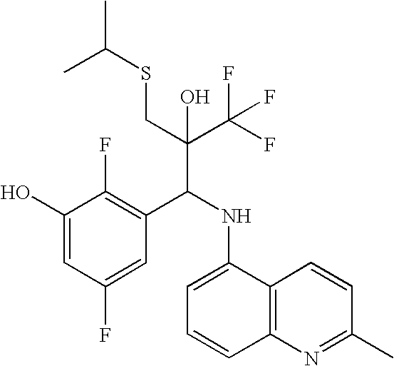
C1(O)=CC(F)=CC(C(NC2=CC=CC3=C2C=CC(C)=N3)C(C(F)(F)F)(CSC(C)C)O)=C1F
